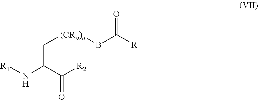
N([R1])C(C([R2])=O)C[(CRa)n]BC([R])=O
